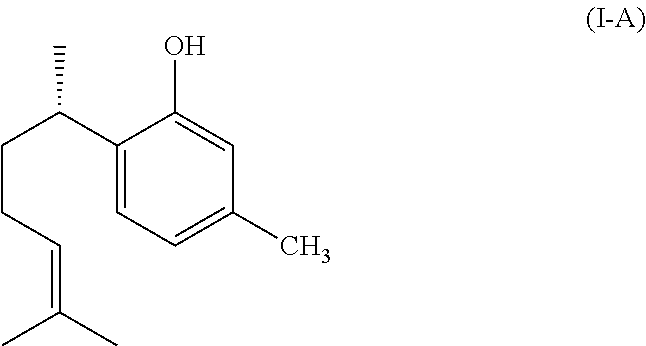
C1(C(CCC=C(C)C)C)=CC=C(C)C=C1O
